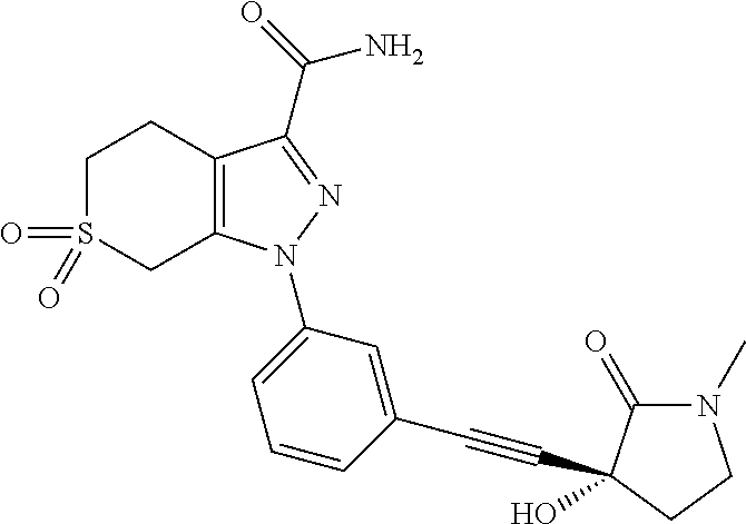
C12=C(C(C(=O)N)=NN1C1=CC=CC(C#CC3(O)C(=O)N(C)CC3)=C1)CCS(=O)(=O)C2
